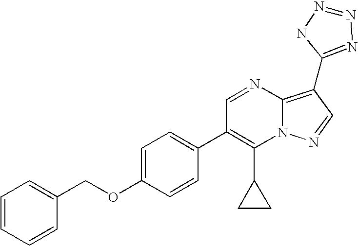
C1(C2CC2)=C(C2=CC=C(OCC3=CC=CC=C3)C=C2)C=NC2=C(C3=NN=NN3)C=NN12
